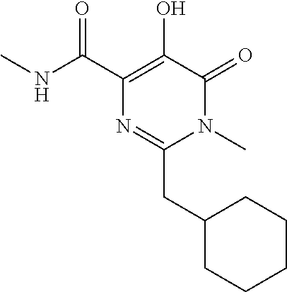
OC1=C(C(NC)=O)N=C(CC2CCCCC2)N(C)C1=O
